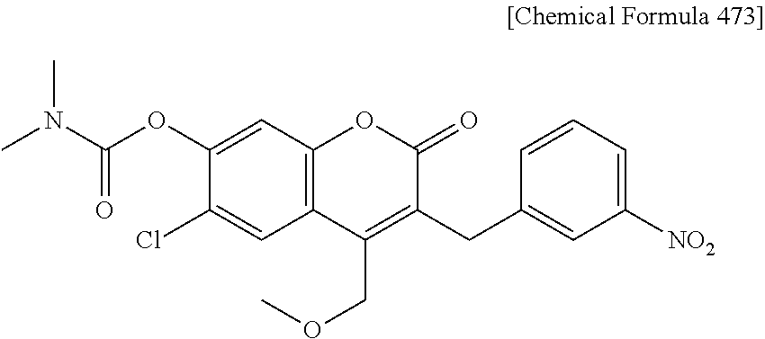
C12=C(C=C(OC(N(C)C)=O)C(Cl)=C1)OC(=O)C(CC1=CC([NO2])=CC=C1)=C2COC
